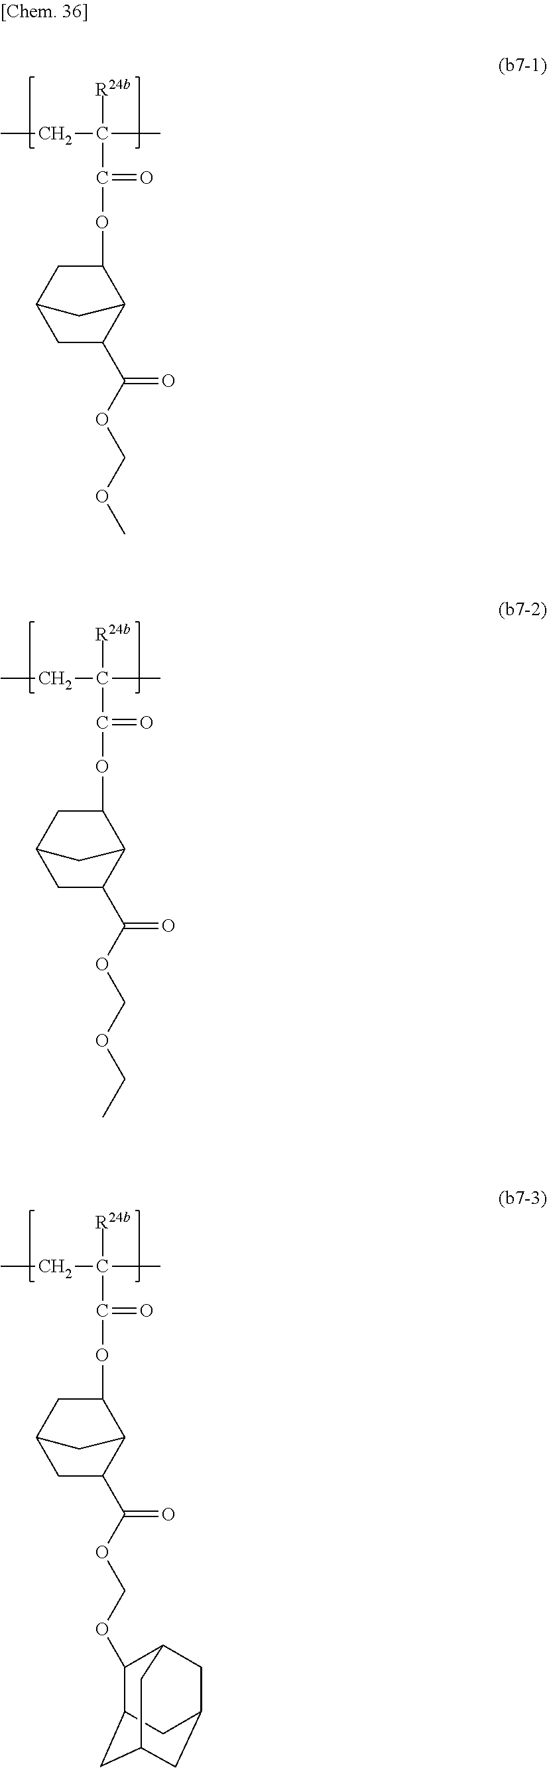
CCC(C)([R24b])C(=O)OC1CC2CC(C(OCOC)=O)C1C2.CCC(C)([R24b])C(=O)OC1CC2CC(C(OCOCC)=O)C1C2.CCC(C)([R24b])C(=O)OC1CC2CC(C(OCOC3C4CC5CC(CC3C5)C4)=O)C1C2
